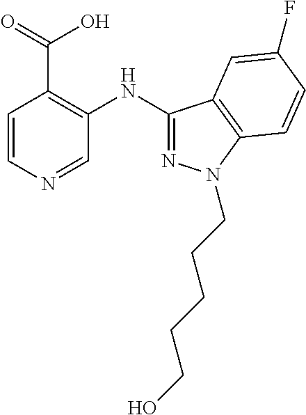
C1=CN=CC(NC2=NN(CCCCCO)C3=C2C=C(F)C=C3)=C1C(=O)O
